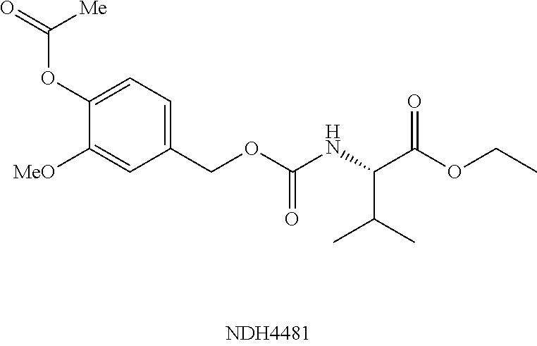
C1(COC(NC(C(OCC)=O)C(C)C)=O)=CC=C(OC(=O)[Me])C([MeO])=C1
